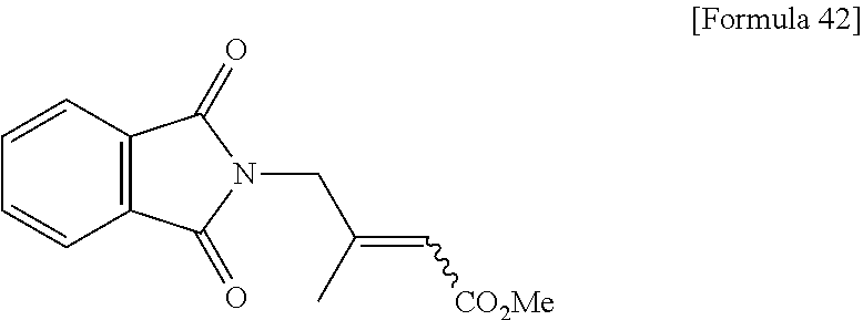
C12=C(C=CC=C1)C(=O)N(CC(=C[CO2Me])C)C2=O
